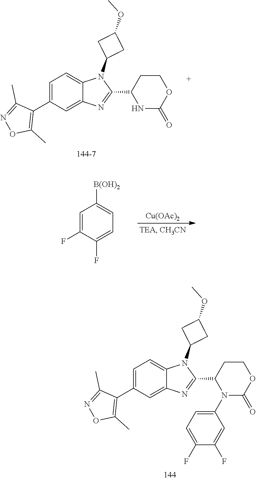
C1=C(C2=C(C)ON=C2C)C=C2C(=C1)N(C1CC(OC)C1)C(C1CCOC(=O)N1C1=CC=C(F)C(F)=C1)=N2.C1=C(C2=C(C)ON=C2C)C=C2C(=C1)N(C1CC(OC)C1)C(C1CCOC(=O)N1)=N2.[Cu(OAc)2].C1=C(F)C(F)=CC=C1[B(OH)2]
